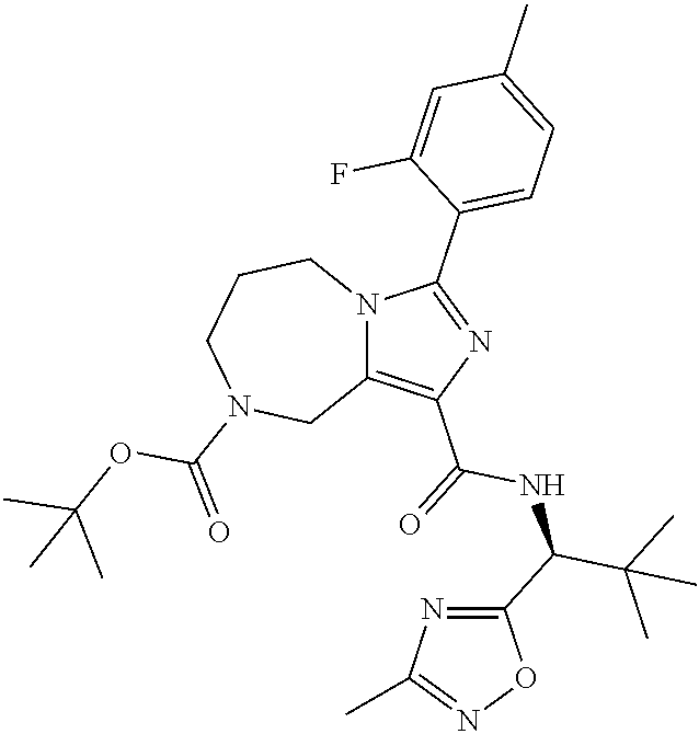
C12=C(C(=O)NC(C(C)(C)C)C3=NC(C)=NO3)N=C(C3=CC=C(C)C=C3F)N1CCCN(C(=O)OC(C)(C)C)C2
